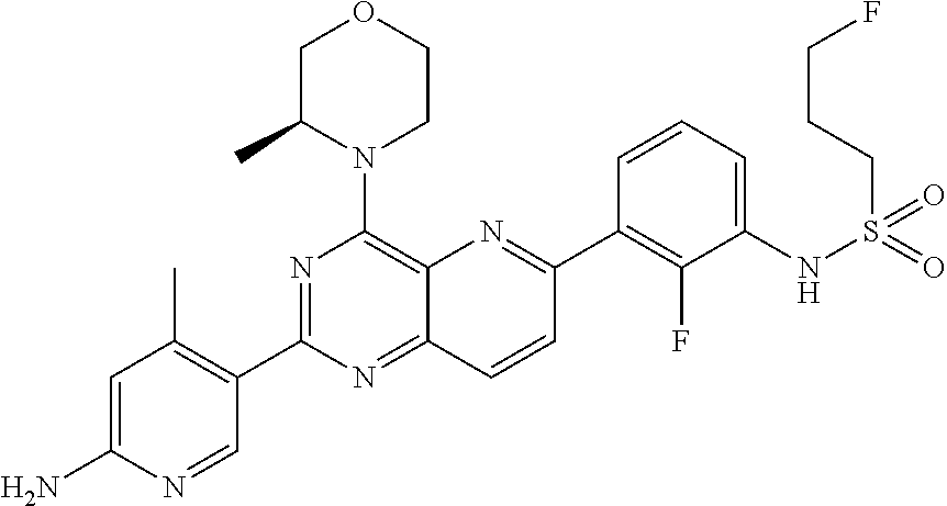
C12=NC(C3=C(C)C=C(N)N=C3)=NC(N3CCOCC3C)=C1N=C(C1=C(F)C(NS(CCCF)(=O)=O)=CC=C1)C=C2
